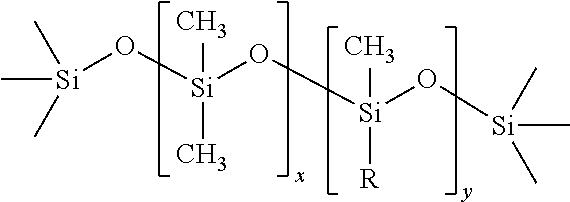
C[Si](C)(C)O[Si](O[Si](O[Si](C)(C)C)([R])C)(C)C
